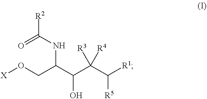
[X]OCC(C(C(C([R1])[R5])([R3])[R4])O)NC([R2])=O
